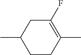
C1(F)=C(C)CCC(C)C1
